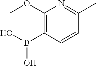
C1(OC)=C(B(O)O)C=CC(C)=N1
